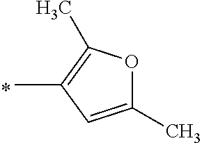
CC1=C(C)OC(C)=C1
